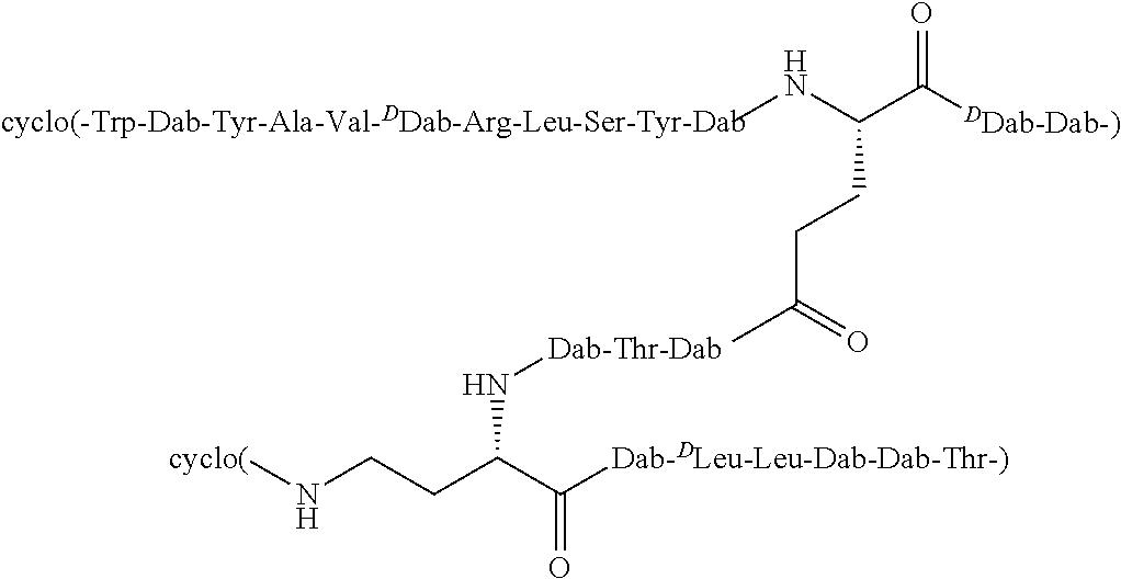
[cyclo(]NCCC(C([Dab-DLeu-Leu-Dab-Dab-Thr-)])=O)N[Dab-Thr-Dab].N(C)C(C([DDab-Dab-)])=O)CCC(C)=O.[cyclo(-Trp-Dab-Tyr-Ala-Val-DDab-Arg-Leu-Ser-Tyr-Dab]
